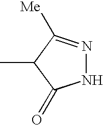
N1=C([Me])C(C)C(=O)N1
